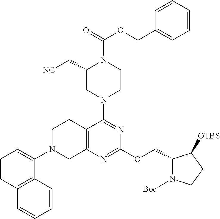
C1=CC2=C(C(N3CC4=C(CC3)C(N3CCN(C(=O)OCC5=CC=CC=C5)C(C[NC])C3)=NC(OCC3N([Boc])CCC3[OTBS])=N4)=C1)C=CC=C2
